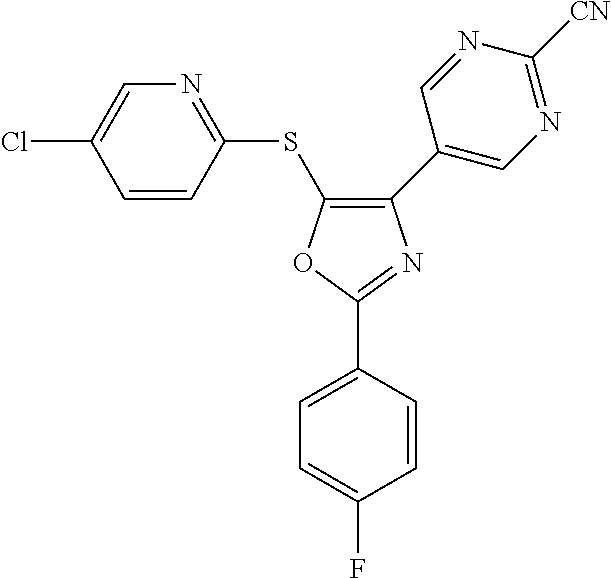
C1(C2=CN=C([CN])N=C2)=C(SC2=NC=C(Cl)C=C2)OC(C2=CC=C(F)C=C2)=N1
